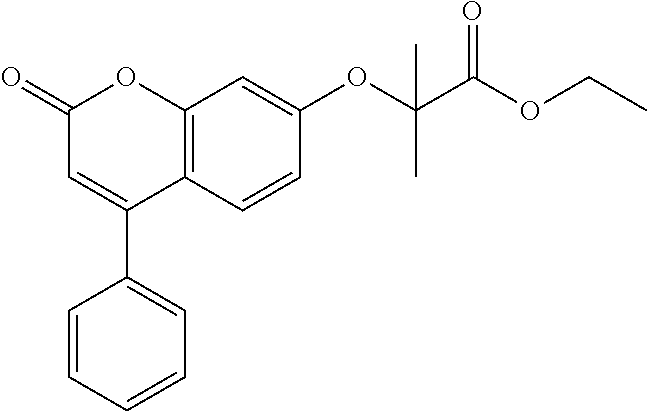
C12=C(C=CC(OC(C(OCC)=O)(C)C)=C1)C(C1=CC=CC=C1)=CC(=O)O2
